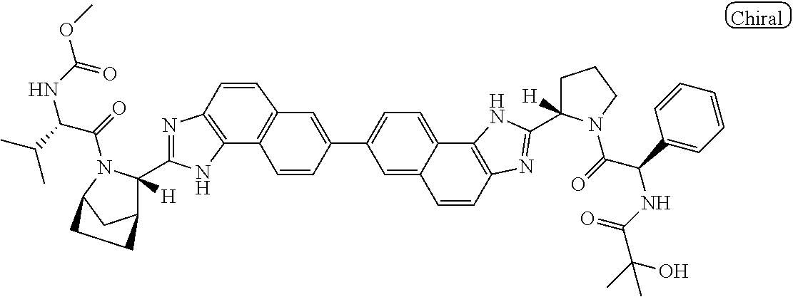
C12=C(N=C(C3([H])C4CC(N3C(=O)C(C(C)C)NC(=O)OC)CC4)N1)C=CC1=C2C=CC(C2=CC=C3C4=C(N=C(C5([H])CCCN5C(=O)C(C5=CC=CC=C5)NC(=O)C(C)(O)C)N4)C=CC3=C2)=C1
